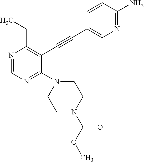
N1=CN=C(N2CCN(C(OC)=O)CC2)C(C#CC2=CN=C(N)C=C2)=C1CC
